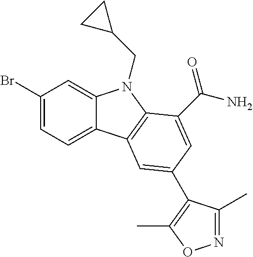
C1(Br)=CC=C2C(=C1)N(CC1CC1)C1=C2C=C(C2=C(C)ON=C2C)C=C1C(N)=O
